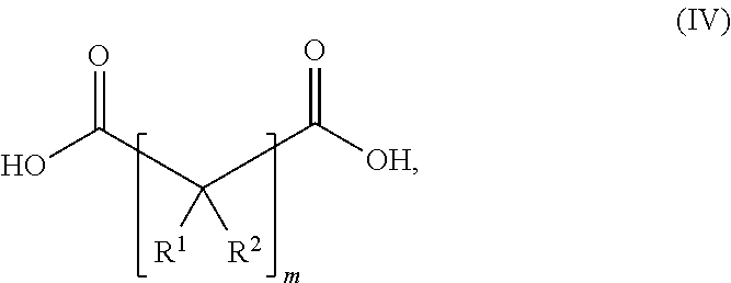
C(C(C([OH])=O)([R1])[R2])(O)=O
